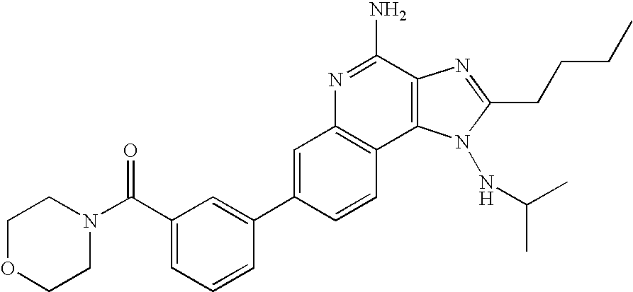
N1=C(N)C2=C(C3=C1C=C(C1=CC(C(=O)N4CCOCC4)=CC=C1)C=C3)N(NC(C)C)C(CCCC)=N2
